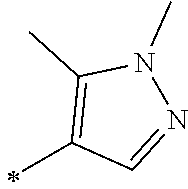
C1(C)=C(C)N(C)N=C1
